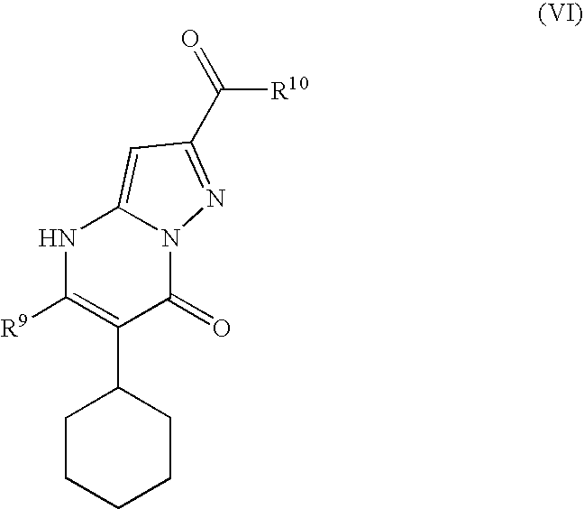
N1C([R9])=C(C2CCCCC2)C(=O)N2C1=CC(C(=O)[R10])=N2
